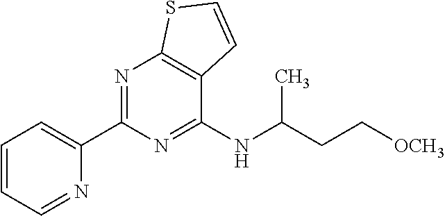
C1=CC=NC(C2=NC3=C(C(NC(CC[OCH3])C)=N2)C=CS3)=C1
